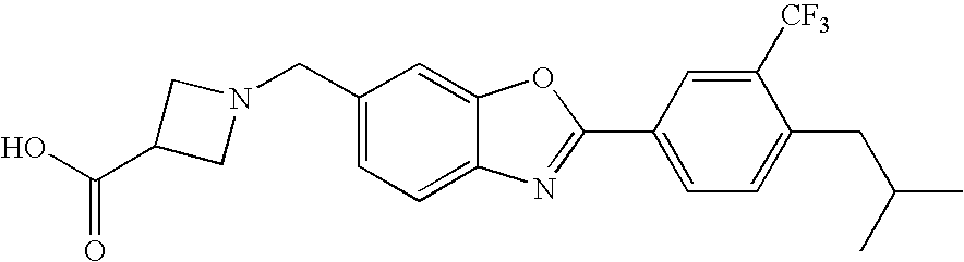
OC(C1CN(CC2=CC=C3C(=C2)OC(C2=CC=C(CC(C)C)C([CF3])=C2)=N3)C1)=O
